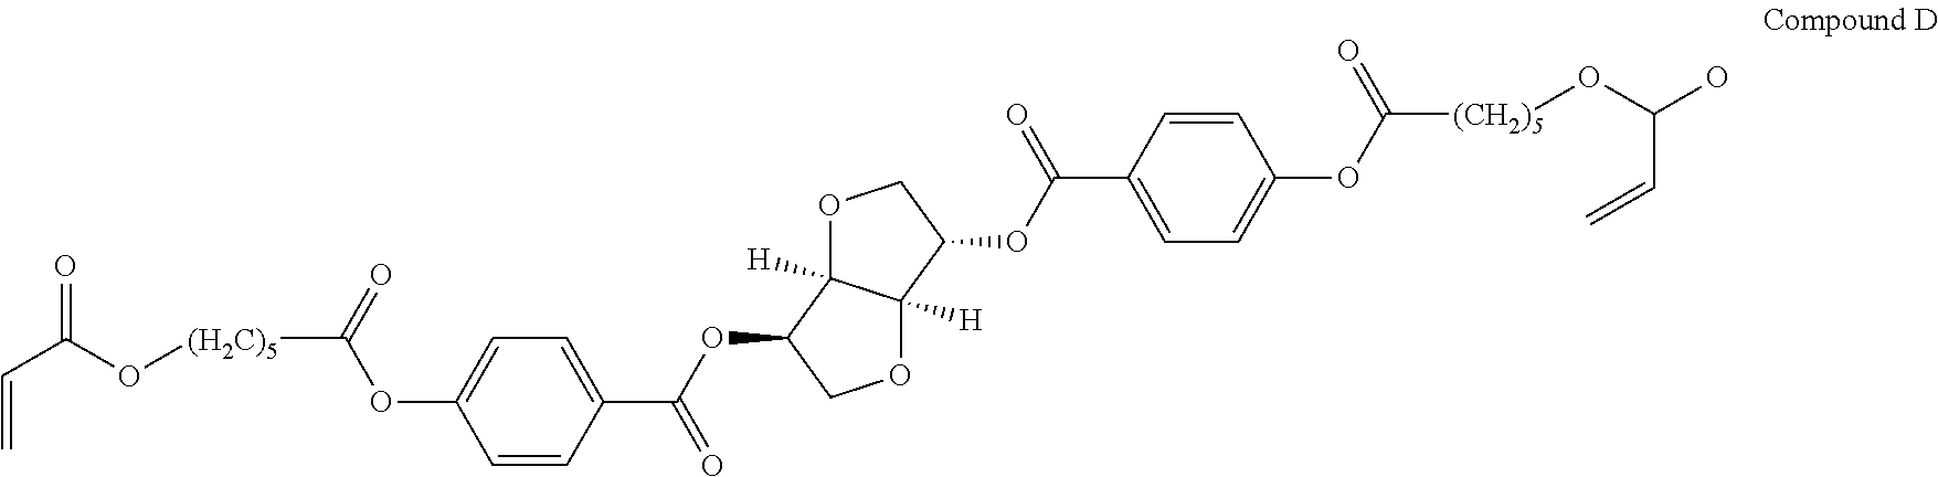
O1C2([H])C([H])(C(OC(=O)C3=CC=C(OC([(CH2)5]OC(O)C=C)=O)C=C3)C1)OCC2OC(=O)C1=CC=C(OC(=O)[(H2C)5]OC(C=C)=O)C=C1
